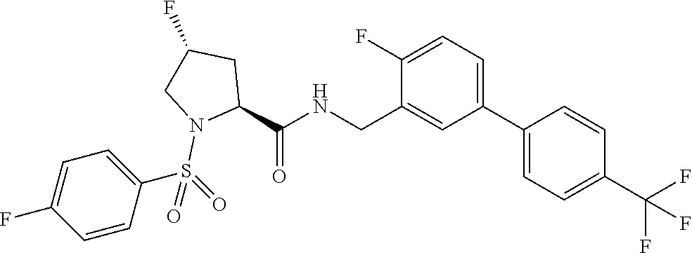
C(C1=CC(C2=CC=C(C(F)(F)F)C=C2)=CC=C1F)NC(C1CC(F)CN1S(=O)(=O)C1=CC=C(F)C=C1)=O
